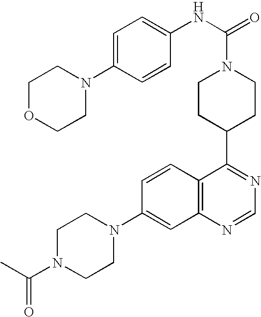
C1(N2CCN(C(C)=O)CC2)=CC2=C(C=C1)C(C1CCN(C(NC3=CC=C(N4CCOCC4)C=C3)=O)CC1)=NC=N2
